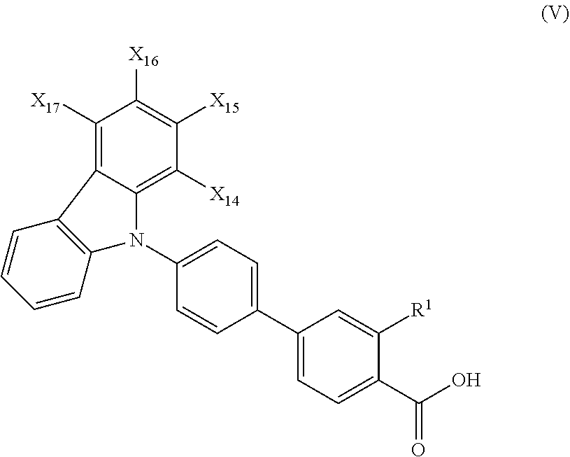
C1([X17])=C2C(=C([X14])C([X15])=C1[X16])N(C1=CC=C(C3=CC=C(C(O)=O)C([R1])=C3)C=C1)C1=C2C=CC=C1
